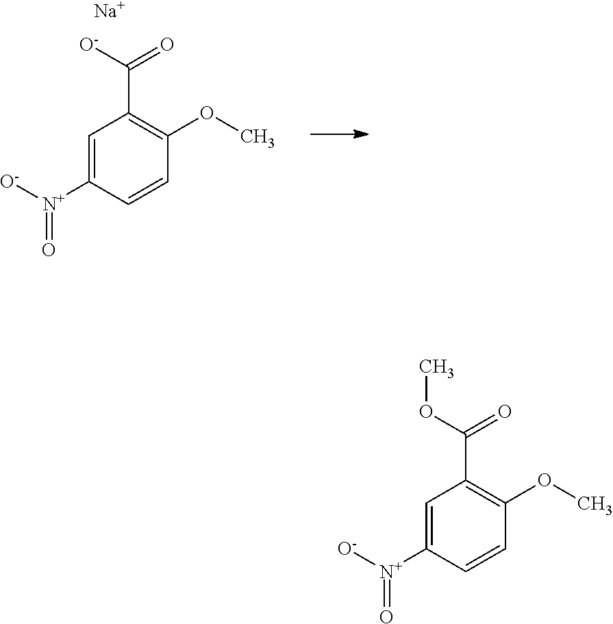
C1=C([N+]([O-])=O)C=CC(OC)=C1C(OC)=O.C1=C([N+]([O-])=O)C=CC(OC)=C1C([O-])=O.[Na]
